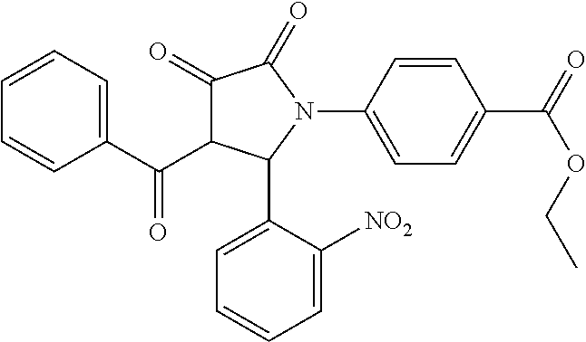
C1(C(C2C(=O)C(=O)N(C3=CC=C(C(=O)OCC)C=C3)C2C2=CC=CC=C2[NO2])=O)=CC=CC=C1
